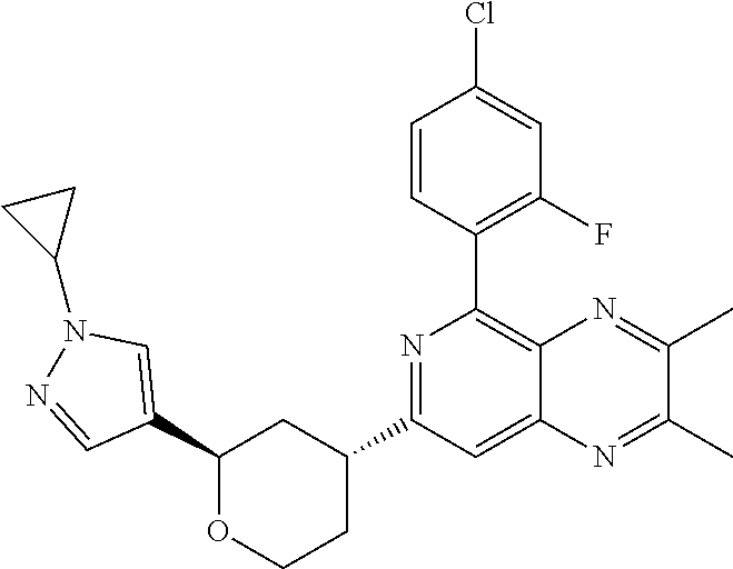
C1(C2=C3C(=CC(C4CCOC(C5=CN(C6CC6)N=C5)C4)=N2)N=C(C)C(C)=N3)=C(F)C=C(Cl)C=C1
